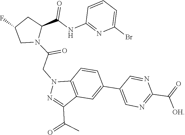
O=C(C1CC(F)CN1C(CN1N=C(C(C)=O)C2=C1C=CC(C1=CN=C(C(=O)[OH])N=C1)=C2)=O)NC1=NC(Br)=CC=C1
